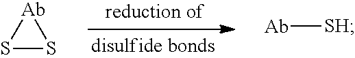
S1S[Ab]1.[Ab][SH]
